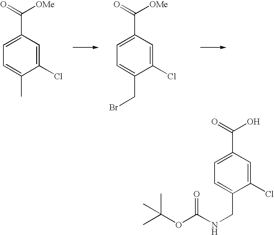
C1(Cl)=CC(C(=O)[OMe])=CC=C1C.C1(Cl)=CC(C(=O)[OMe])=CC=C1CBr.C1(Cl)=CC(C(=O)O)=CC=C1CNC(OC(C)(C)C)=O
